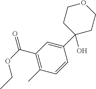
C1(C(OCC)=O)=C(C)C=CC(C2(O)CCOCC2)=C1
